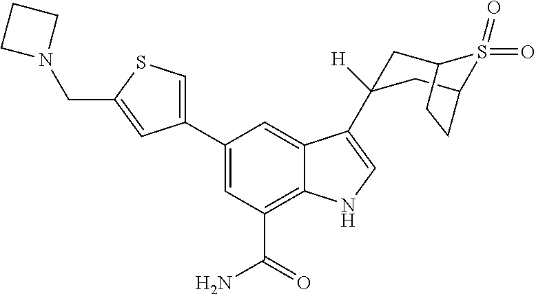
C1(C2=CSC(CN3CCC3)=C2)=CC(C(N)=O)=C2C(=C1)C(C1([H])CC3S(=O)(=O)C(C1)CC3)=CN2
